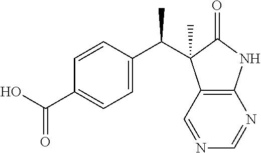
N1=CC2=C(N=C1)NC(=O)C2(C(C1=CC=C(C(O)=O)C=C1)C)C
